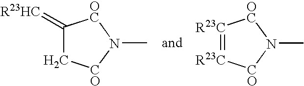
C1(=[R23HC])C[CO]N(C)[OC]1.[R23C]1=[R23C][CO]N(C)[OC]1
